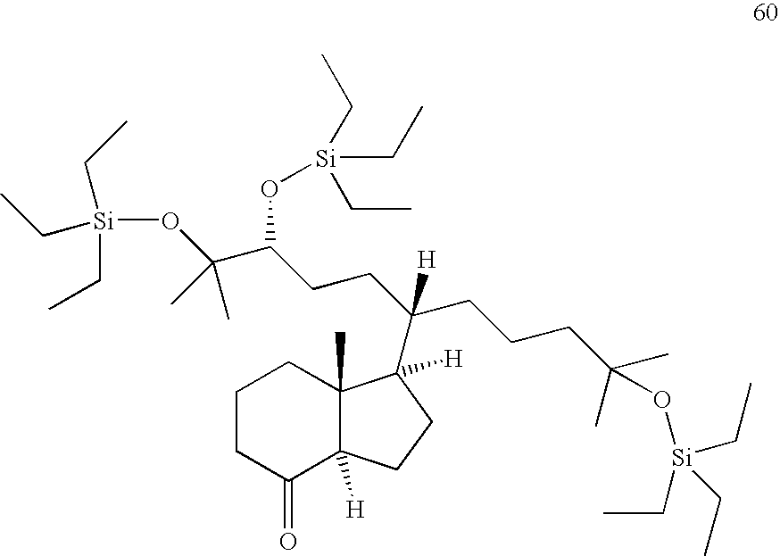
C1(=O)C2([H])C(C)(CCC1)C([H])(C(CCC(C(C)(C)O[Si](CC)(CC)CC)O[Si](CC)(CC)CC)(CCCC(C)(C)O[Si](CC)(CC)CC)[H])CC2
